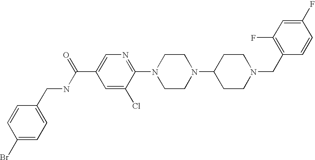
C1(F)=CC(F)=C(CN2CCC(N3CCN(C4=NC=C(C(NCC5=CC=C(Br)C=C5)=O)C=C4Cl)CC3)CC2)C=C1
